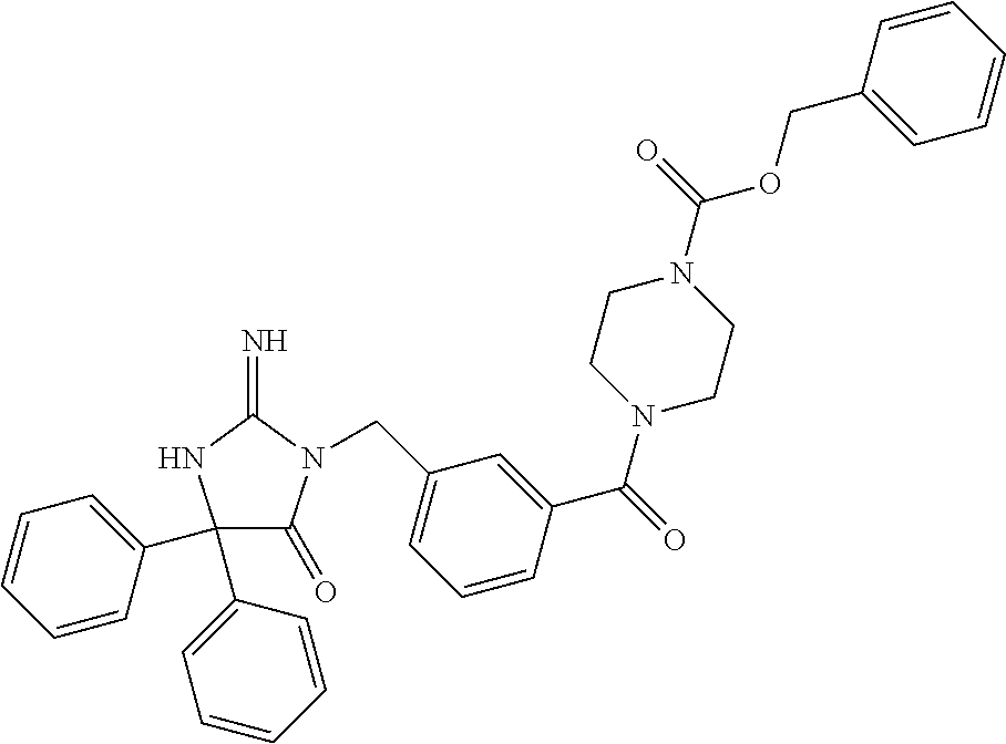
C1(C2=CC=CC=C2)(C2=CC=CC=C2)C(=O)N(CC2=CC=CC(C(=O)N3CCN(C(=O)OCC4=CC=CC=C4)CC3)=C2)C(=N)N1
